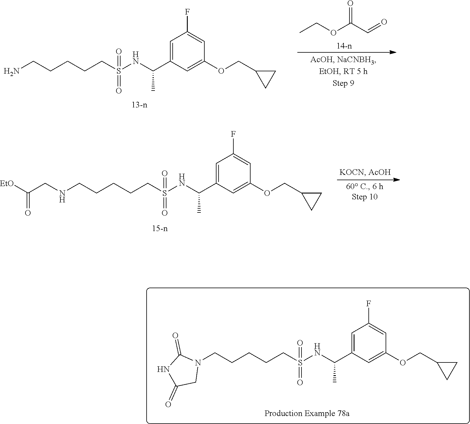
CCOC(C=O)=O.C(CCCS(NC(C1=CC(F)=CC(OCC2CC2)=C1)C)(=O)=O)CN.N1C(=O)CN(CCCCCS(NC(C)C2=CC(F)=CC(OCC3CC3)=C2)(=O)=O)C1=O.C(CCS(NC(C)C1=CC(F)=CC(OCC2CC2)=C1)(=O)=O)CCNCC([EtO])=O
